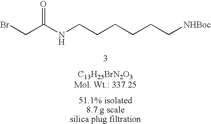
BrCC(NCCCCCC[NHBoc])=O
